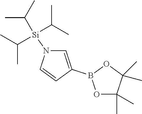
C1=C(B2OC(C)(C)C(C)(C)O2)C=CN1[Si](C(C)C)(C(C)C)C(C)C
